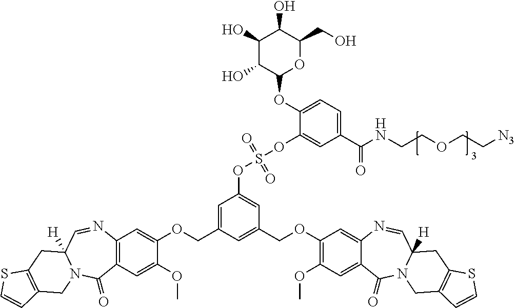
C1=C(COC2=CC3=C(C=C2OC)C(=O)N2C([H])(C=N3)CC3=C(C2)C=CS3)C=C(COC2=C(OC)C=C3C(=C2)N=CC2([H])N(C3=O)CC3=C(C2)SC=C3)C=C1OS(OC1=CC(C(NCCOCC[N3])=O)=CC=C1OC1OC(CO)C(O)C(O)C1O)(=O)=O
